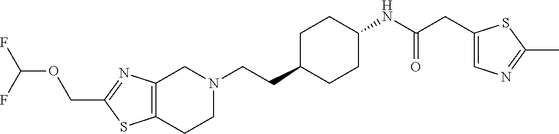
C12=C(CCN(CCC3CCC(NC(CC4=CN=C(C)S4)=O)CC3)C1)SC(COC(F)F)=N2
